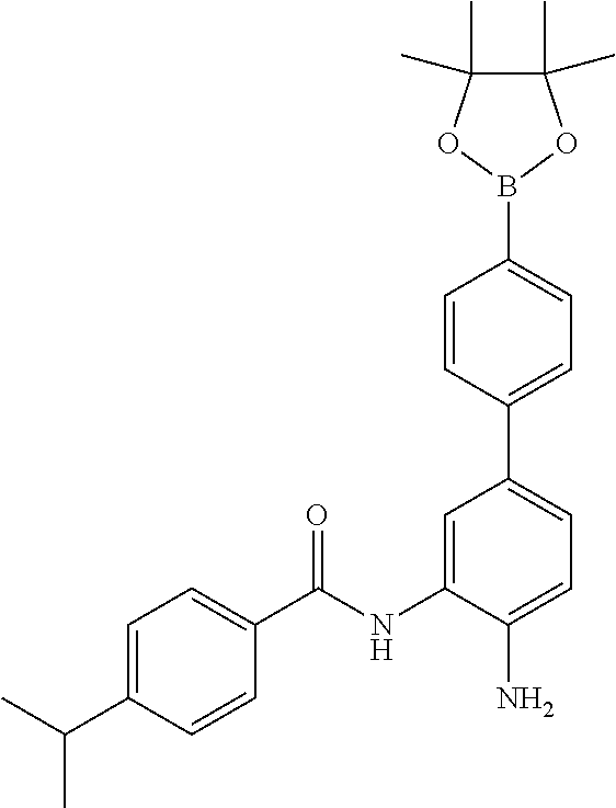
C1=C(C(C)C)C=CC(C(NC2=CC(C3=CC=C(B4OC(C)(C)C(C)(C)O4)C=C3)=CC=C2N)=O)=C1
